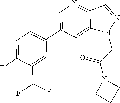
C1(C2=CN=C3C(=C2)N(CC(=O)N2CCC2)N=C3)=CC=C(F)C(C(F)F)=C1
